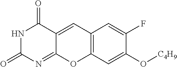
N1C(=O)N=C2C(=CC3=C(O2)C=C(O[C4H9])C(F)=C3)C1=O
